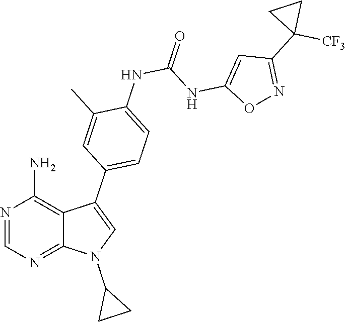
N1=CN=C2C(=C1N)C(C1=CC=C(NC(=O)NC3=CC(C4([CF3])CC4)=NO3)C(C)=C1)=CN2C1CC1
